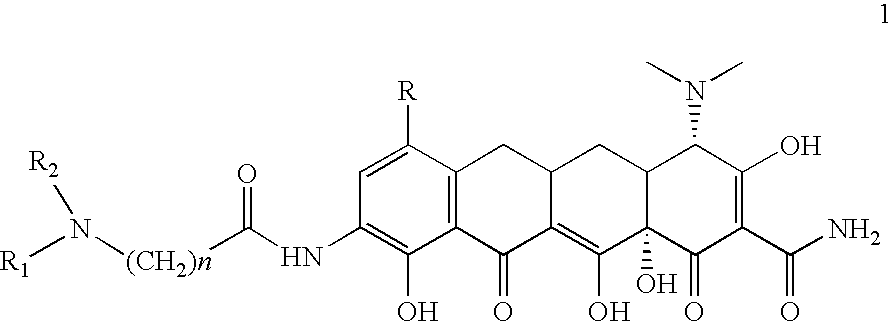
C12C(O)(C(=O)C(C(N)=O)=C(O)C1N(C)C)C(O)=C1C(C2)CC2=C(C1=O)C(O)=C(NC(=O)[(CH2)n]N([R2])[R1])C=C2[R]
